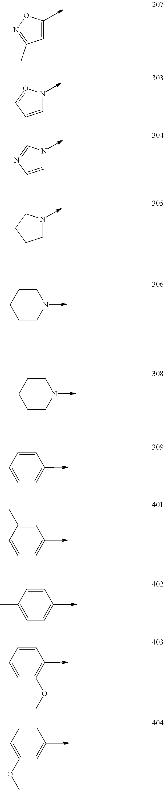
C1=CON=C1C.C1=CC=ON1.C1=CN=CN1.C1NCCC1.C1CCCCN1.C1CC(C)CCN1.C1=CC=CC=C1.C1=C(C)C=CC=C1.C1=CC(C)=CC=C1.C1=CC=CC(OC)=C1.C1=CC=C(OC)C=C1
